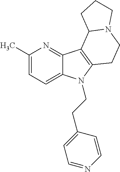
C1(C)=CC=C2C(=N1)C1=C(N2CCC2=CC=NC=C2)CCN2C1CCC2
